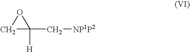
C1C(C[NP1P2])([H])O1
